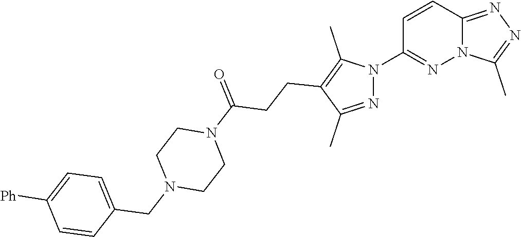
C12=NN=C(C)N1N=C(N1N=C(C)C(CCC(N3CCN(CC4=CC=C([Ph])C=C4)CC3)=O)=C1C)C=C2
